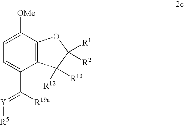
C1=C(C([R19a])=[Y][R5])C2=C(C([OMe])=C1)OC([R1])([R2])C2([R12])[R13]
